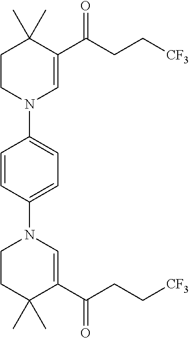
C1CN(C2=CC=C(N3CCC(C)(C)C(C(CC[CF3])=O)=C3)C=C2)C=C(C(CC[CF3])=O)C1(C)C
